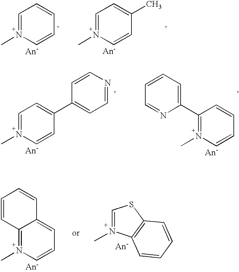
C1=N(C)C=CC=C1.C1=N(C)C=CC(C)=C1.C1=N(C)C=CC(C2=CC=NC=C2)=C1.C1(C2=CC=CC=N2)=N(C)C=CC=C1.C12=N(C)C=CC=C1C=CC=C2.C1=N(C)C2=C(S1)C=CC=C2
